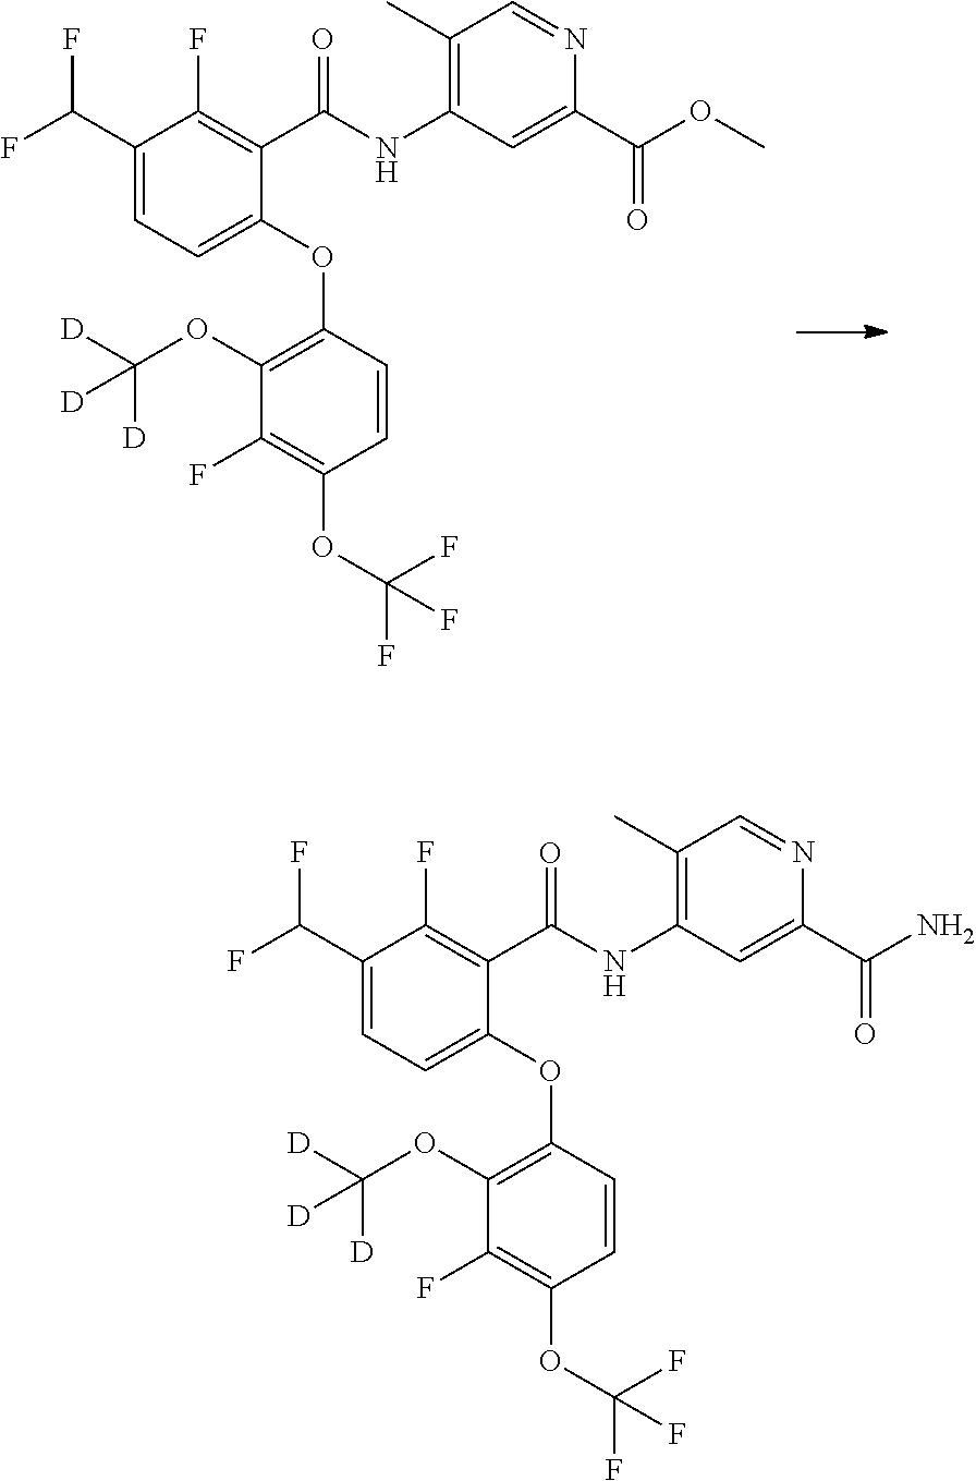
C1(OC2=C(OC([D])([D])[D])C(F)=C(OC(F)(F)F)C=C2)=CC=C(C(F)F)C(F)=C1C(NC1=C(C)C=NC(C(OC)=O)=C1)=O.C1(OC2=C(OC([D])([D])[D])C(F)=C(OC(F)(F)F)C=C2)=CC=C(C(F)F)C(F)=C1C(NC1=C(C)C=NC(C(N)=O)=C1)=O
